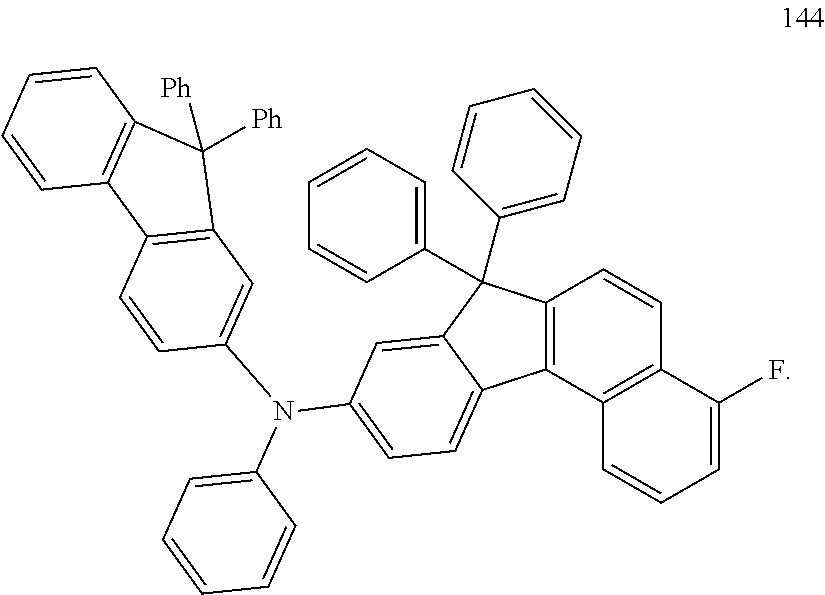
C12=C(C3=C(C=C1)C(F)=CC=C3)C1=CC=C(N(C3=CC=CC=C3)C3=CC4=C(C=C3)C3=C(C=CC=C3)C4([Ph])[Ph])C=C1C2(C1=CC=CC=C1)C1=CC=CC=C1
